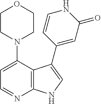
C1=C(N2CCOCC2)C2=C(N=C1)NC=C2C1=CC(=O)NC=C1
